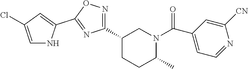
C1(C2=NOC(C3=CC(Cl)=CN3)=N2)CCC(C)N(C(C2=CC=NC([CN])=C2)=O)C1
